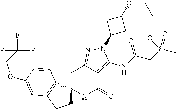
C1C2=NN(C3CC(OCC)C3)C(NC(CS(C)(=O)=O)=O)=C2C(=O)NC12CCC1=C2C=CC(OCC(F)(F)F)=C1
